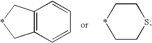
C1*CCSC1.C12=C(C=CC=C1)C*C2
